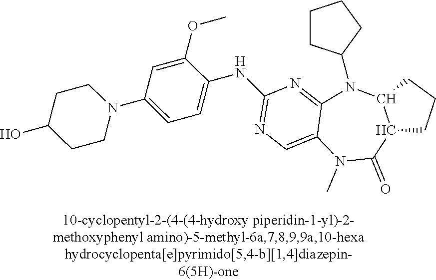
C1CC(N2C3=NC(NC4=CC=C(N5CCC(O)CC5)C=C4OC)=NC=C3N(C)C(=O)C3C2CCC3)CC1
